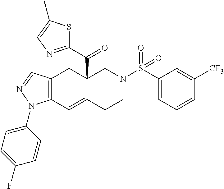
C12=C(C=C3C(C(C4=NC=C(C)S4)=O)(C1)CN(S(C1=CC=CC([CF3])=C1)(=O)=O)CC3)N(C1=CC=C(F)C=C1)N=C2
